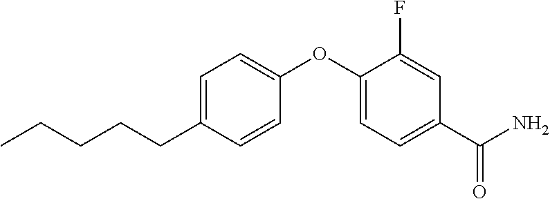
C1=C(CCCCC)C=CC(OC2=CC=C(C(N)=O)C=C2F)=C1
